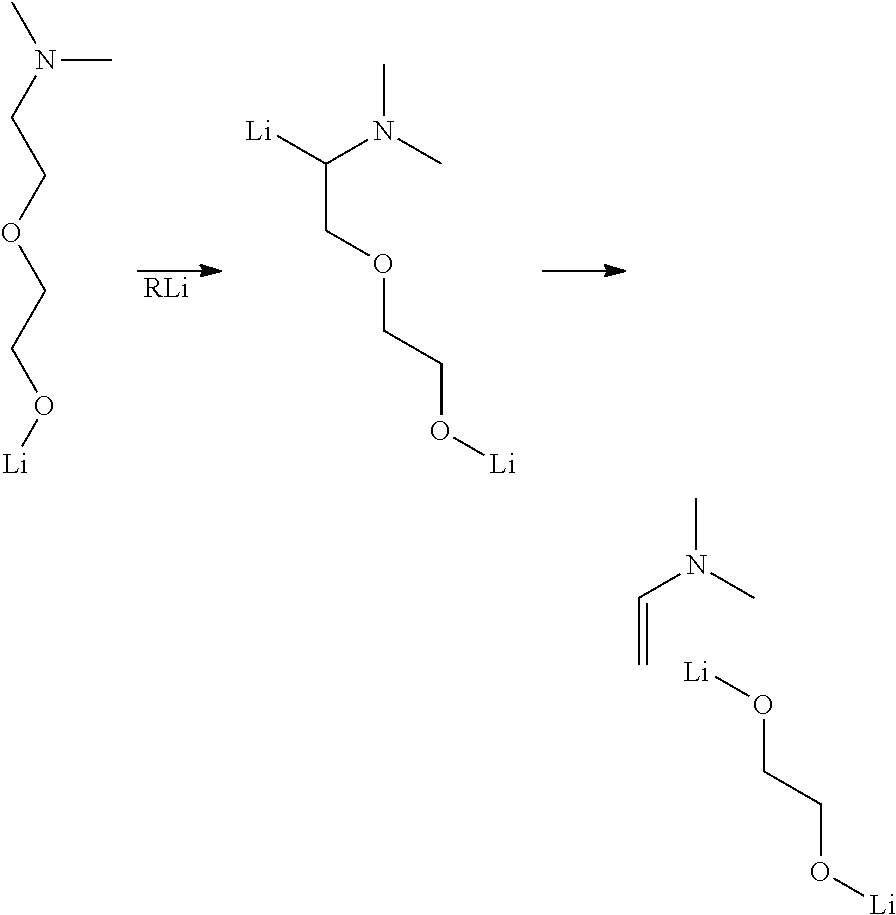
[Li]OCCO[Li].C(N(C)C)=C.[RLi].N(C)(CCOCCO[Li])C.[Li]C(N(C)C)COCCO[Li]
